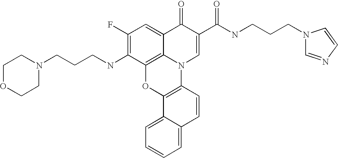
C12=C3C(=CC(F)=C1NCCCN1CCOCC1)C(=O)C(C(=O)NCCCN1C=NC=C1)=CN3C1=C(O2)C2=CC=CC=C2C=C1
